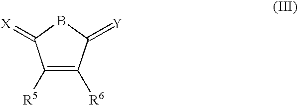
C1([R5])=C([R6])C(=[Y])BC1=[X]
